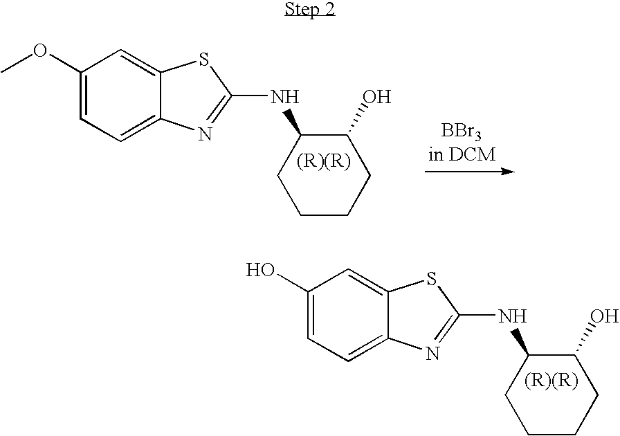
C1(O)=CC=C2C(=C1)SC(NC1C(O)CCCC1)=N2.C1(OC)=CC=C2C(=C1)SC(NC1C(O)CCCC1)=N2
